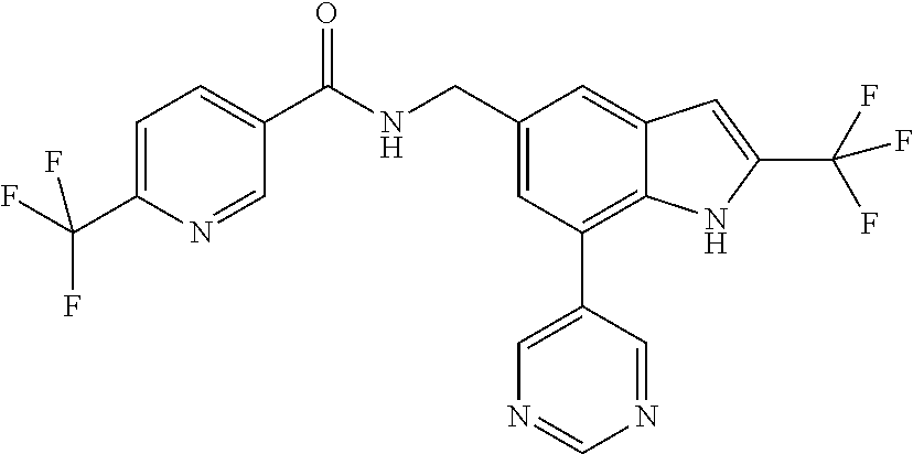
C1=C(C(F)(F)F)N=CC(C(NCC2=CC(C3=CN=CN=C3)=C3C(=C2)C=C(C(F)(F)F)N3)=O)=C1
